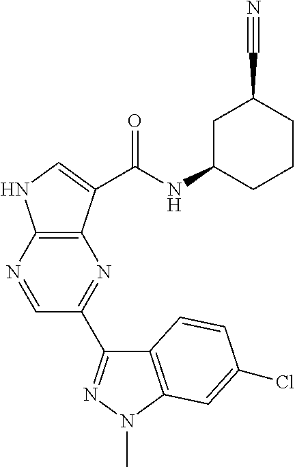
C12=C(N=CC(C3=NN(C)C4=C3C=CC(Cl)=C4)=N1)NC=C2C(NC1CCCC(C#N)C1)=O
